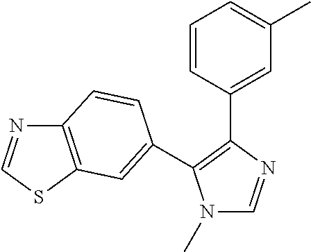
N1(C)C=NC(C2=CC(C)=CC=C2)=C1C1=CC2=C(N=CS2)C=C1
